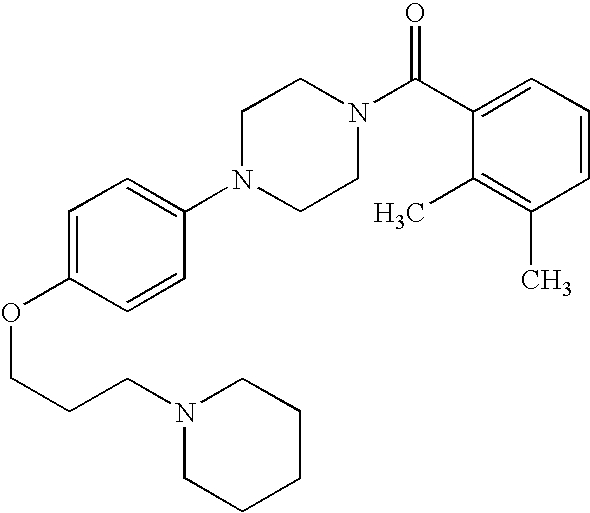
C(COC1=CC=C(N2CCN(C(C3=CC=CC(C)=C3C)=O)CC2)C=C1)CN1CCCCC1
